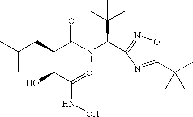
C(C(C)(C)C)(NC(C(C(O)C(NO)=O)CC(C)C)=O)C1=NOC(C(C)(C)C)=N1
